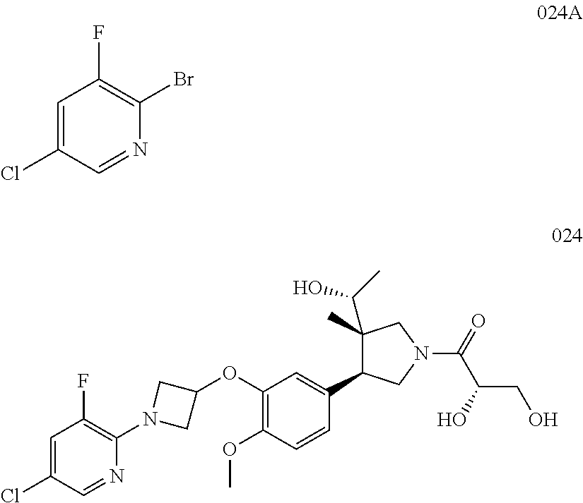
C1=C(Cl)C=NC(Br)=C1F.C1=C(Cl)C=NC(N2CC(OC3=C(OC)C=CC(C4C(C(O)C)(C)CN(C(C(CO)O)=O)C4)=C3)C2)=C1F
